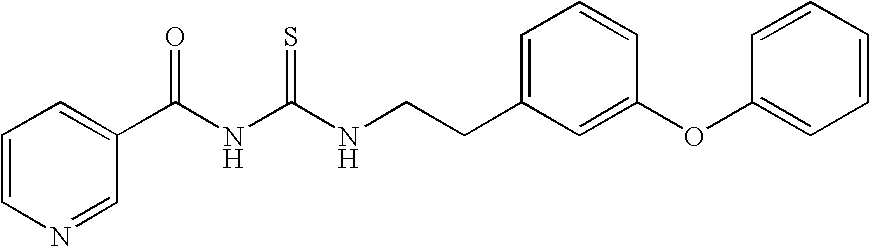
C1(C(NC(NCCC2=CC=CC(OC3=CC=CC=C3)=C2)=S)=O)=CC=CN=C1
